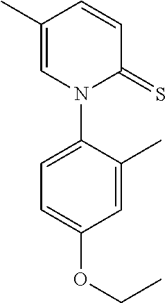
C1=CC(C)=CN(C2=CC=C(OCC)C=C2C)C1=S
